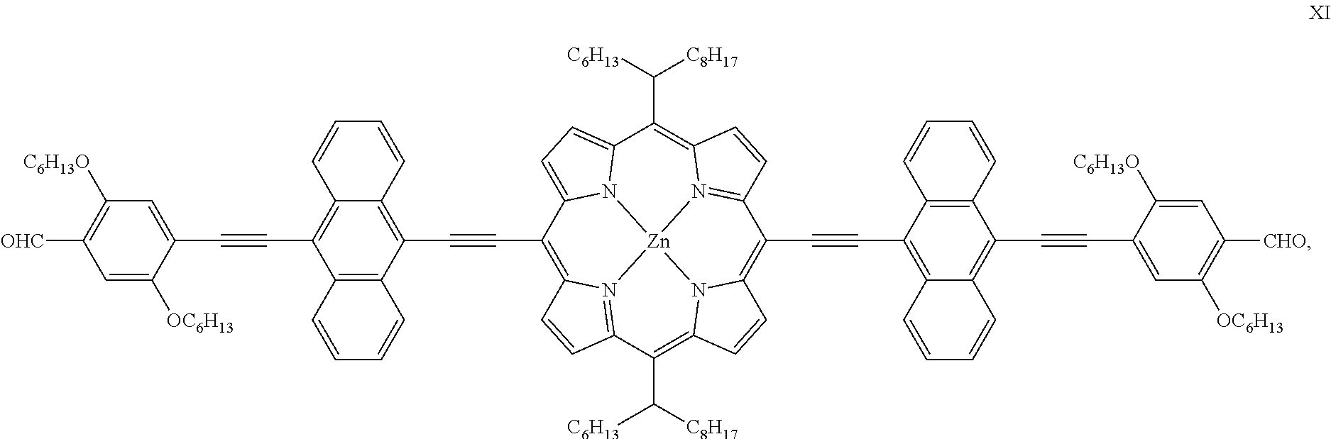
C1(C#CC2=C3C=CC4=N3[Zn]35N6C(=CC=C62)C(C([C8H17])[C6H13])=C2N3=C(C=C2)C(C#CC2=C3C(=C(C#CC6=CC([OC6H13])=C([CHO])C=C6[C6H13O])C6=C2C=CC=C6)C=CC=C3)=C2N5C(=C4C([C6H13])[C8H17])C=C2)=C2C(=C(C#CC3=CC([C6H13O])=C([OHC])C=C3[OC6H13])C3=C1C=CC=C3)C=CC=C2
